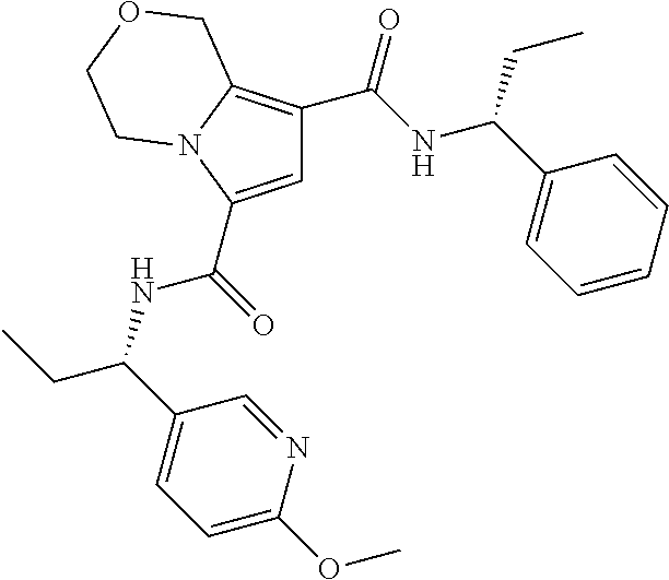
C1=C(C(=O)NC(CC)C2=CC=C(OC)N=C2)N2C(=C1C(NC(C1=CC=CC=C1)CC)=O)COCC2
